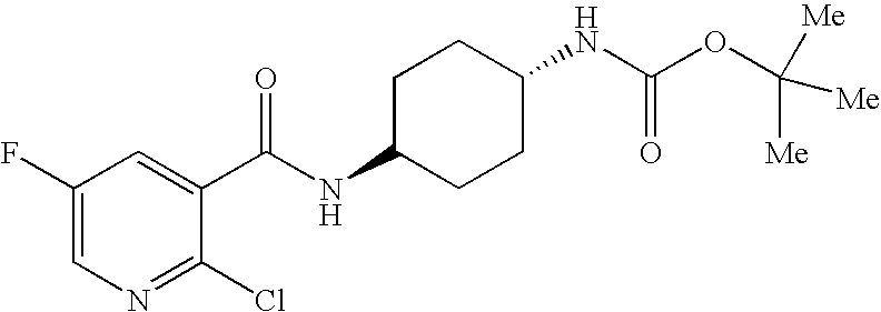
N1=C(Cl)C(C(NC2CCC(NC(OC([Me])([Me])[Me])=O)CC2)=O)=CC(F)=C1
